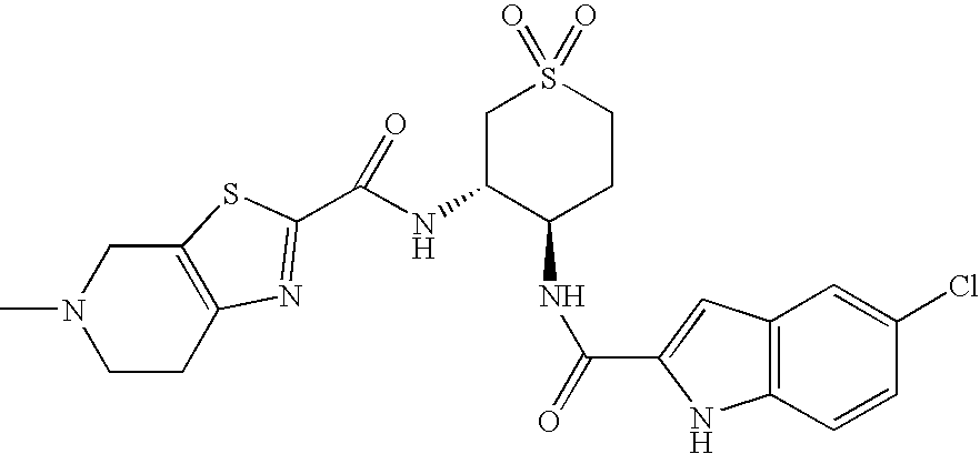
C1CC2=C(CN1C)SC(C(NC1C(NC(=O)C3=CC4=C(N3)C=CC(Cl)=C4)CCS(=O)(=O)C1)=O)=N2
